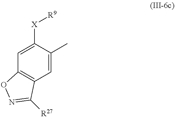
C1=C([X][R9])C(C)=CC2=C1ON=C2[R27]
